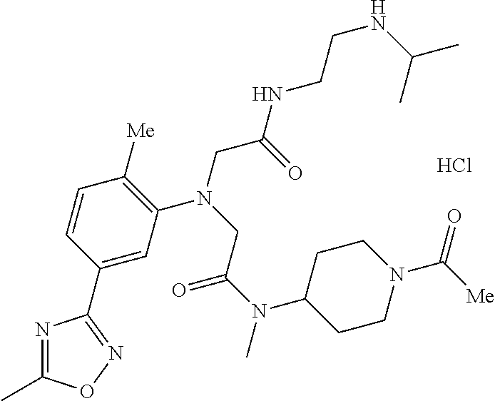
Cl.C1=C(C2=NOC(C)=N2)C=CC([Me])=C1N(CC(NCCNC(C)C)=O)CC(N(C)C1CCN(C([Me])=O)CC1)=O
